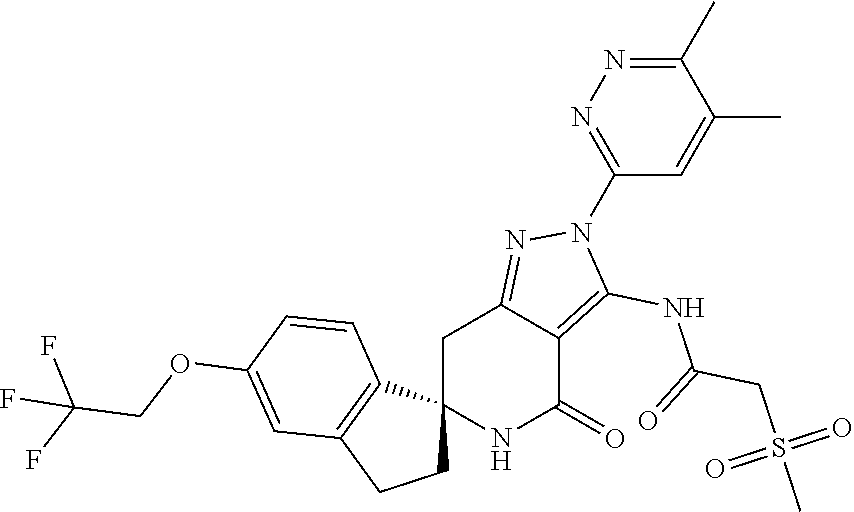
C12(NC(=O)C3=C(NC(CS(C)(=O)=O)=O)N(C4=NN=C(C)C(C)=C4)N=C3C1)CCC1=C2C=CC(OCC(F)(F)F)=C1
